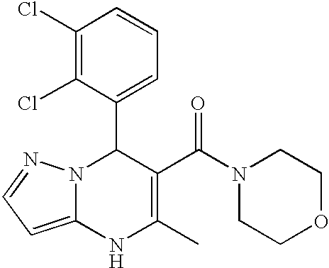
C1(Cl)=C(Cl)C(C2N3C(=CC=N3)NC(C)=C2C(N2CCOCC2)=O)=CC=C1
